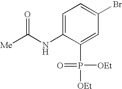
[Me]C(NC1=CC=C(Br)C=C1P(=O)([OEt])[OEt])=O
